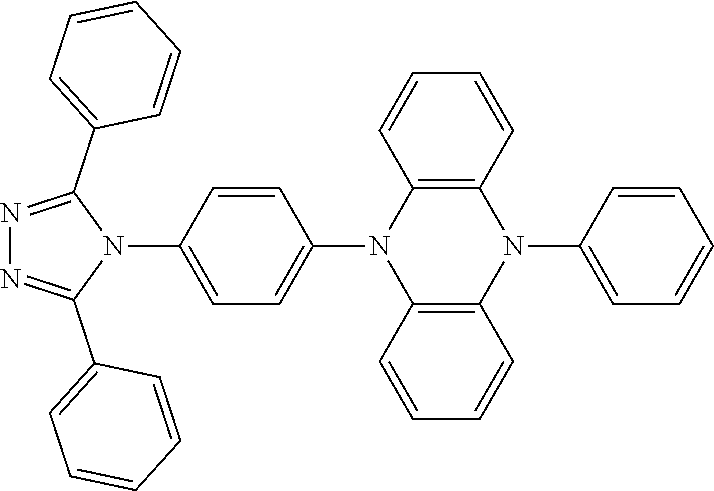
N1=C(C2=CC=CC=C2)N(C2=CC=C(N3C4=C(N(C5=CC=CC=C5)C5=C3C=CC=C5)C=CC=C4)C=C2)C(C2=CC=CC=C2)=N1
